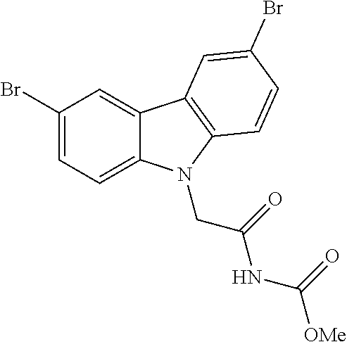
C1(Br)=CC=C2C(=C1)C1=C(N2CC(NC([OMe])=O)=O)C=CC(Br)=C1
